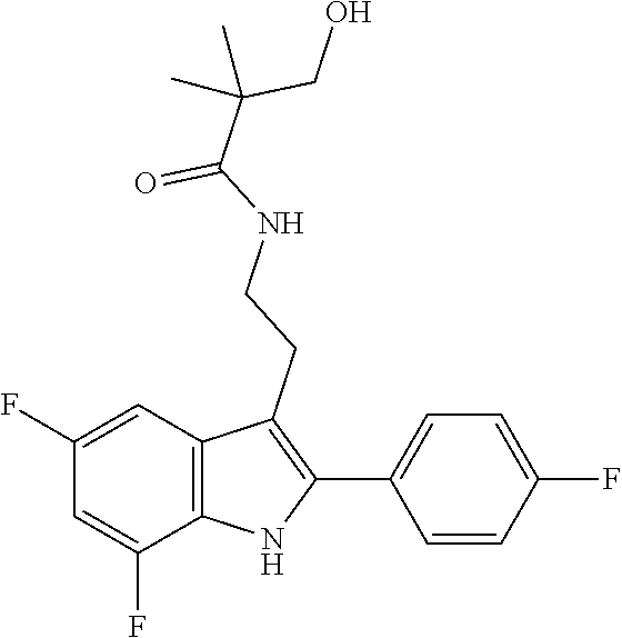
C(NCCC1=C(C2=CC=C(F)C=C2)NC2=C1C=C(F)C=C2F)(=O)C(CO)(C)C
